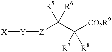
[Z](C(C([CO2R9])([R7])[R8])([R5])[R6])[Y][X]
